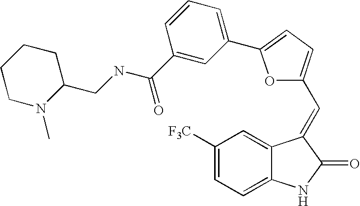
C1([F3C])=CC=C2C(=C1)C(=CC1=CC=C(C3=CC=CC(C(=O)NCC4CCCCN4C)=C3)O1)C(=O)N2
